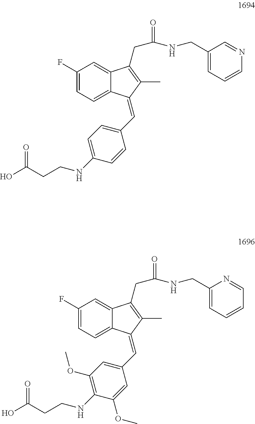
C1(F)=CC=C2C(=C1)C(CC(=O)NCC1=CC=CN=C1)=C(C)C2=CC1=CC=C(NCCC(O)=O)C=C1.C1(F)=CC=C2C(=C1)C(CC(=O)NCC1=CC=CC=N1)=C(C)C2=CC1=CC(OC)=C(NCCC(O)=O)C(OC)=C1
